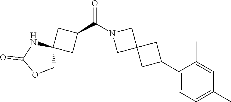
N1(C(C2CC3(C2)NC(=O)OC3)=O)CC2(C1)CC(C1=CC=C(C)C=C1C)C2
